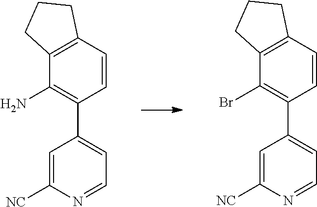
C1=CC2=C(C(Br)=C1C1=CC=NC([NC])=C1)CCC2.C1=CC2=C(C(N)=C1C1=CC=NC([NC])=C1)CCC2
